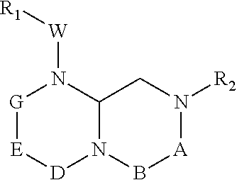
[D]1N2C(N([W][R1])[G][E]1)CN([R2])[A]B2
